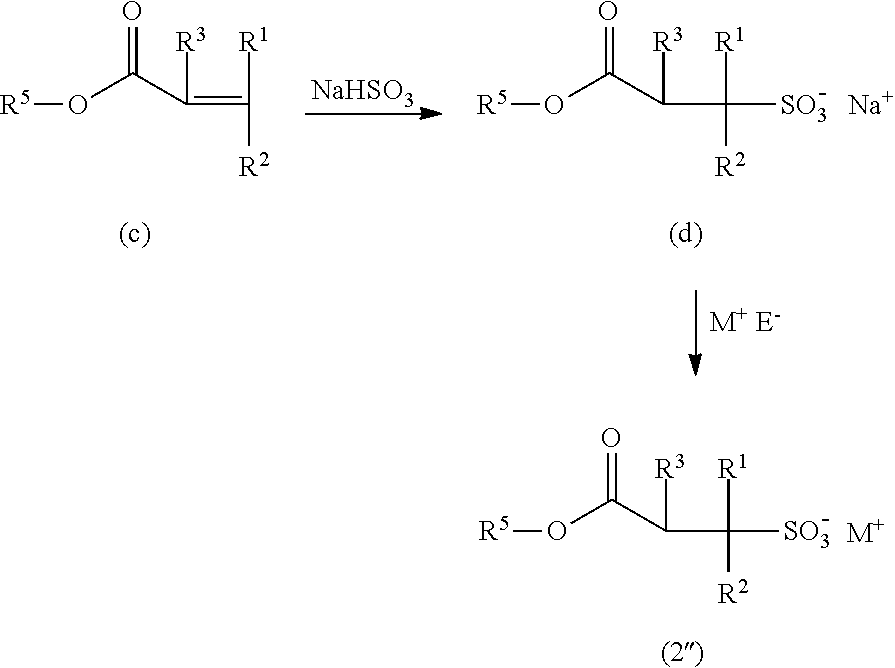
O(C(=O)C(C([R1])([R2])[SO3])[R3])[R5].[Na].O(C(=O)C(=C([R1])[R2])[R3])[R5].[NaHSO3].O(C(=O)C(C([R1])([R2])[SO3])[R3])[R5].[M+]
